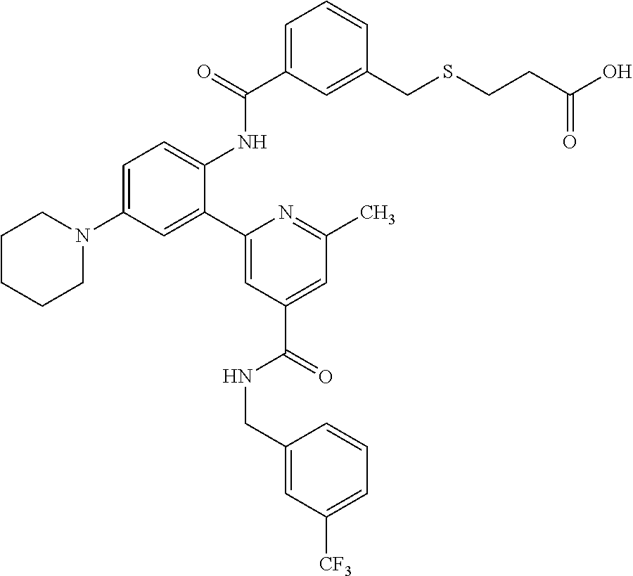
C1CCCN(C2=CC=C(NC(C3=CC=CC(CSCCC(O)=O)=C3)=O)C(C3=CC(C(=O)NCC4=CC([CF3])=CC=C4)=CC(C)=N3)=C2)C1
